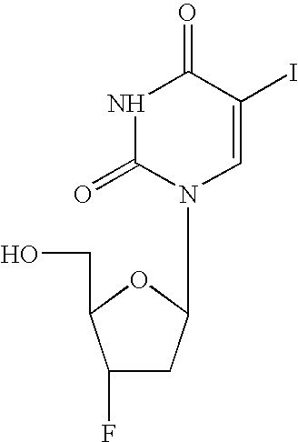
N1C(=O)N(C2CC(F)C(CO)O2)C=C(I)C1=O
